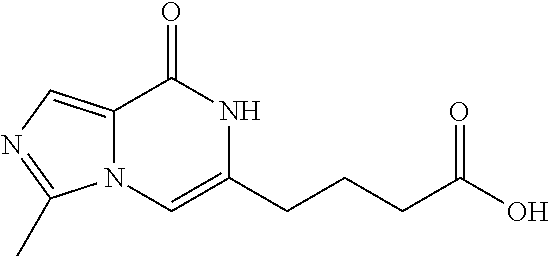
C12=CN=C(C)N1C=C(CCCC(O)=O)NC2=O
